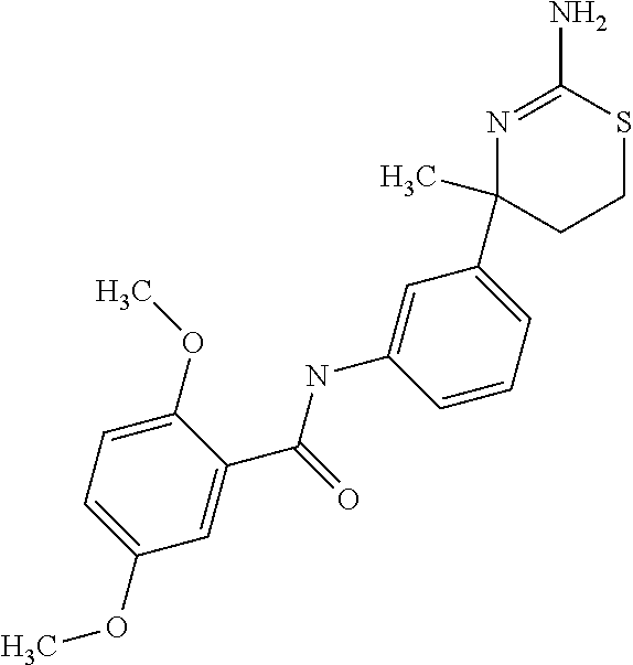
N1=C(N)SCCC1(C)C1=CC=CC(NC(C2=CC(OC)=CC=C2OC)=O)=C1
